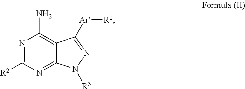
N1=C([R2])N=C2C(=C1N)C([Ar][R1])=NN2[R3]
